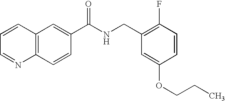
C1=CC=NC2=C1C=C(C(NCC1=C(F)C=CC(OCCC)=C1)=O)C=C2
